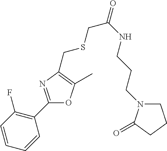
C1=CC=CC(C2=NC(CSCC(=O)NCCCN3CCCC3=O)=C(C)O2)=C1F
